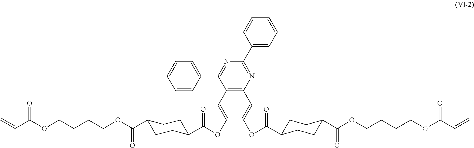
C12=C(C=C(OC(=O)C3CCC(C(OCCCCOC(=O)C=C)=O)CC3)C(OC(=O)C3CCC(C(OCCCCOC(=O)C=C)=O)CC3)=C1)C(C1=CC=CC=C1)=NC(C1=CC=CC=C1)=N2
